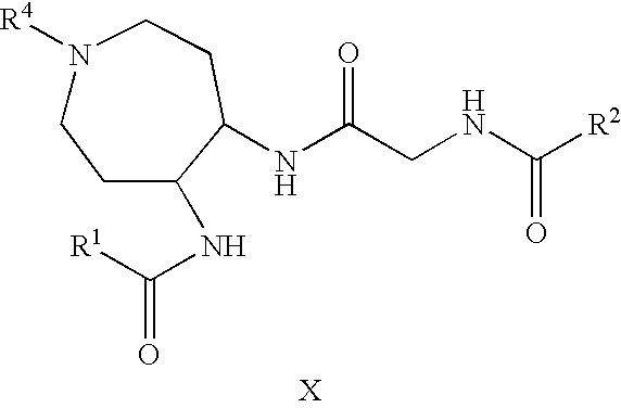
[X].N(C(CNC([R2])=O)=O)C1C(NC([R1])=O)CCN([R4])CC1
